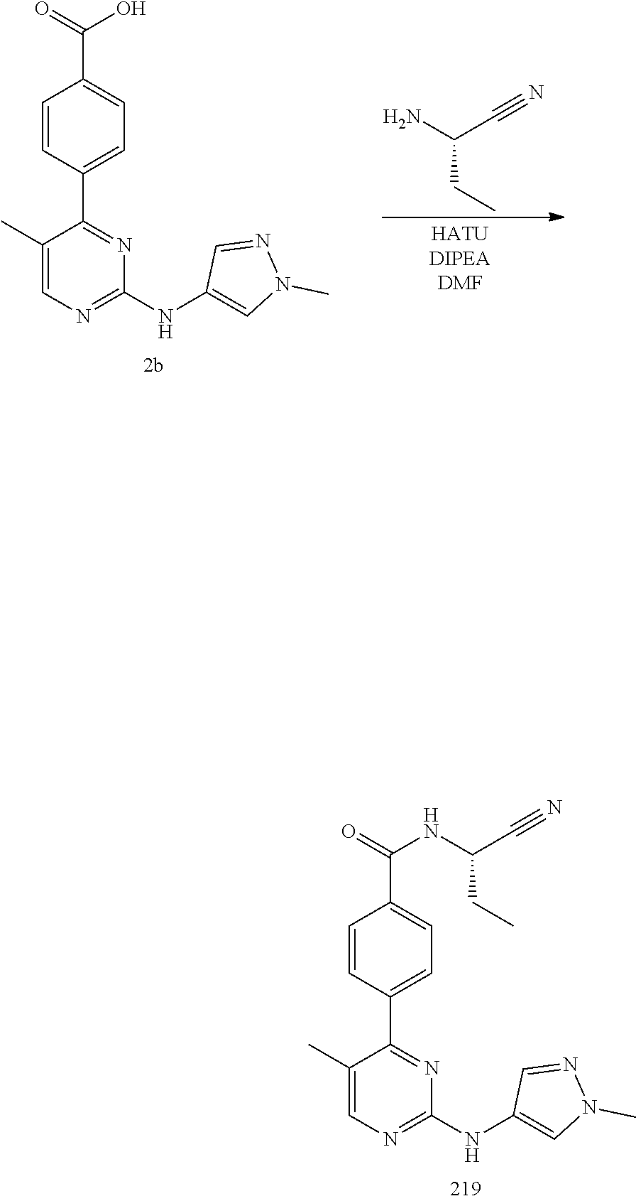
C1=CC(C2=NC(NC3=CN(C)N=C3)=NC=C2C)=CC=C1C(=O)NC(C#N)CC.C1=CC(C2=NC(NC3=CN(C)N=C3)=NC=C2C)=CC=C1C(=O)O.NC(C#N)CC
